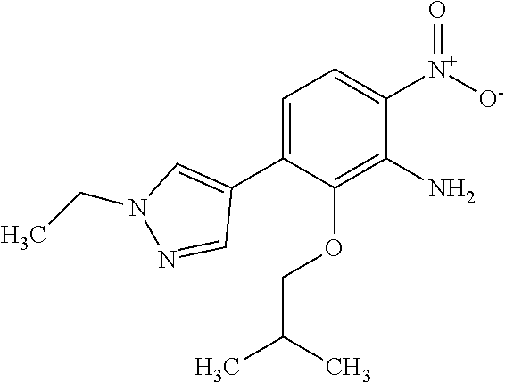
C1=C(C2=CN(CC)N=C2)C(OCC(C)C)=C(N)C([N+]([O-])=O)=C1
